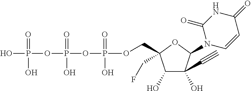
C1(O)C(O)(C#C)C(N2C=CC(=O)NC2=O)OC1(CF)COP(OP(OP(O)(=O)O)(=O)O)(=O)O
